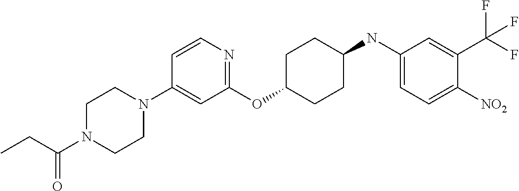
C1(OC2CCC(NC3=CC=C([NO2])C(C(F)(F)F)=C3)CC2)=NC=CC(N2CCN(C(CC)=O)CC2)=C1
